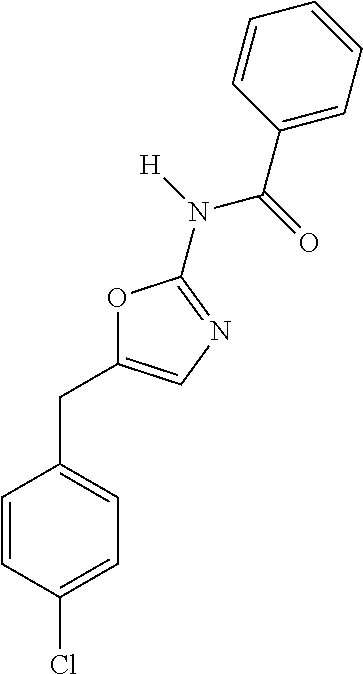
C1=C(Cl)C=CC(CC2=CN=C(N([H])C(=O)C3=CC=CC=C3)O2)=C1
